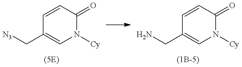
C1=CC(=O)N([Cy])C=C1C[N3].C1=CC(=O)N([Cy])C=C1CN
